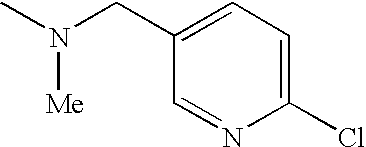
[Me]N(C)CC1=CC=C(Cl)N=C1
